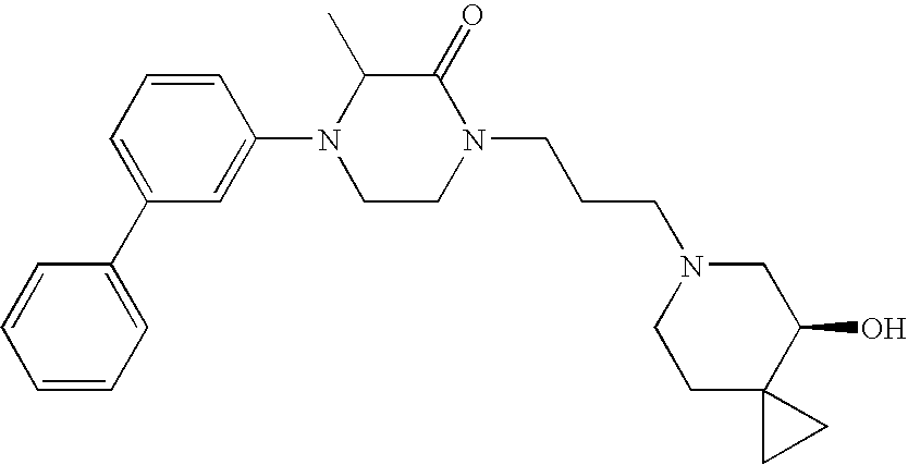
C1=C(C2=CC=CC(N3CCN(CCCN4CCC5(C(O)C4)CC5)C(=O)C3C)=C2)C=CC=C1
